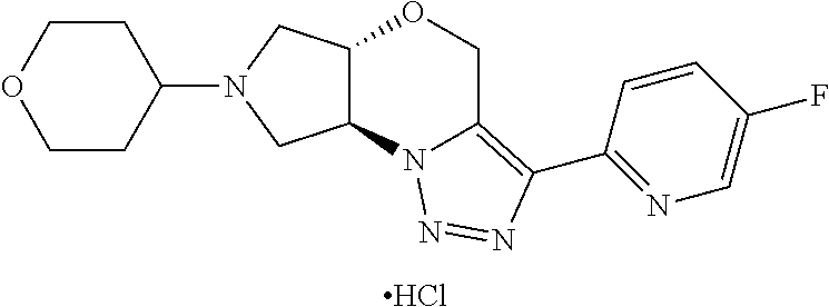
Cl.C1(N2CC3C(C2)N2C(=C(C4=NC=C(F)C=C4)N=N2)CO3)CCOCC1
